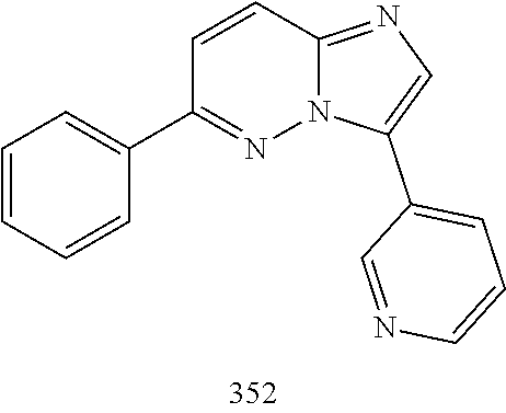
C12=NC=C(C3=CC=CN=C3)N1N=C(C1=CC=CC=C1)C=C2
